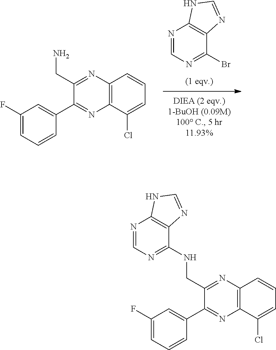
N1=CN=C(Br)C2=C1NC=N2.C12=C(C=CC=C1Cl)N=C(CN)C(C1=CC(F)=CC=C1)=N2.C12=C(C=CC=C1Cl)N=C(CNC1=NC=NC3=C1N=CN3)C(C1=CC(F)=CC=C1)=N2
